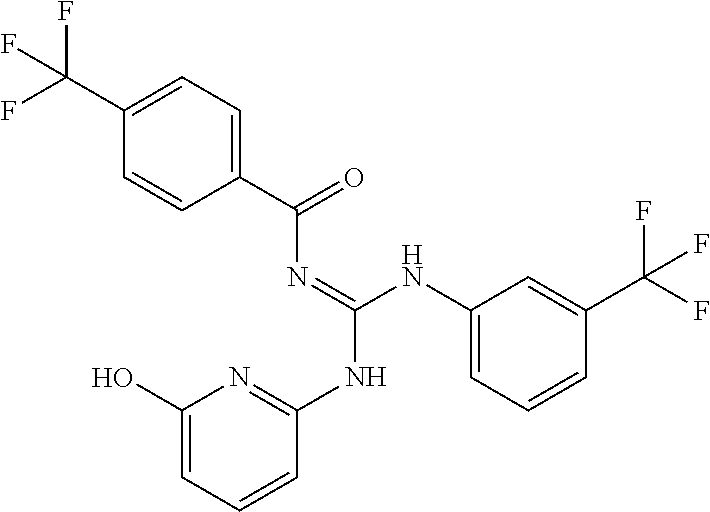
C1(C(F)(F)F)=CC=C(C(=O)N=C(NC2=NC(O)=CC=C2)NC2=CC=CC(C(F)(F)F)=C2)C=C1
